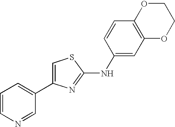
C1=CC(NC2=NC(C3=CC=CN=C3)=CS2)=CC2=C1OCCO2
